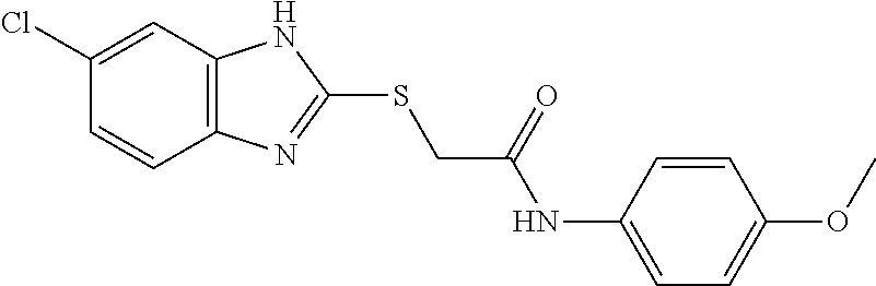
C12=C(C=C(Cl)C=C1)NC(SCC(NC1=CC=C(OC)C=C1)=O)=N2
